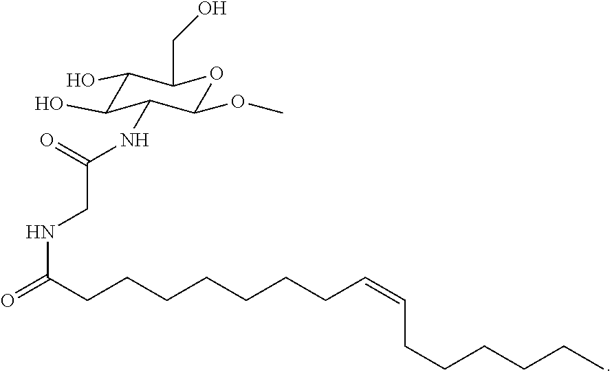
N(C(CCCCCCCC=CCCCCCC)=O)CC(=O)NC1C(O)C(O)C(CO)OC1OC
